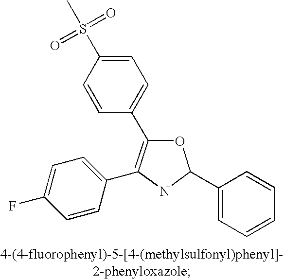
C1=C(S(C)(=O)=O)C=CC(C2=C(C3=CC=C(F)C=C3)NC(C3=CC=CC=C3)O2)=C1
